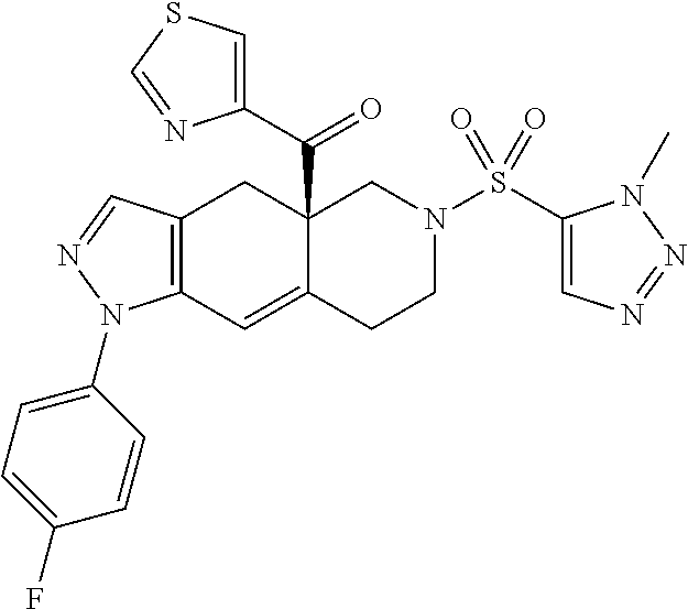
C12=C(C=NN1C1=CC=C(F)C=C1)CC1(C(C3=CSC=N3)=O)C(=C2)CCN(S(C2=CN=NN2C)(=O)=O)C1
